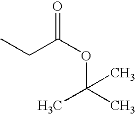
O(C(C)(C)C)C(CC)=O
